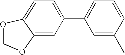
C1(C2=CC=CC(C)=C2)=CC=C2C(=C1)OCO2
